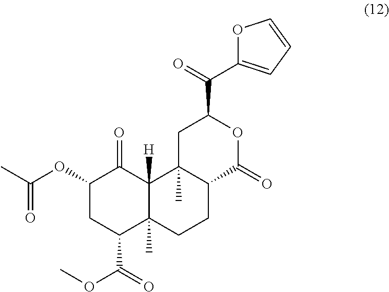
C1(OC(C)=O)CC(C(=O)OC)C2(C)C([H])(C1=O)C1(C)C(CC2)C(=O)OC(C(C2=CC=CO2)=O)C1
